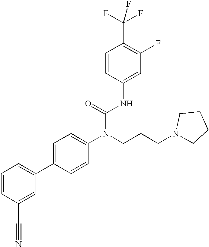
C1=CC(C#N)=CC(C2=CC=C(N(CCCN3CCCC3)C(=O)NC3=CC(F)=C(C(F)(F)F)C=C3)C=C2)=C1
